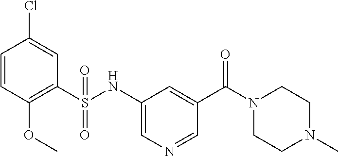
C1=CC(OC)=C(S(NC2=CN=CC(C(N3CCN(C)CC3)=O)=C2)(=O)=O)C=C1Cl
